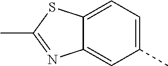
C12=CC=C(C)C=C1N=C(C)S2
